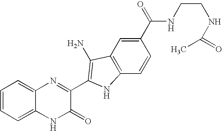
C1=C2C(=CC=C1)N=C(C1=C(N)C3=C(C=CC(C(=O)NCCNC(C)=O)=C3)N1)C(=O)N2
